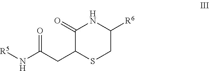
C1(=O)C(CC(=O)N[R5])SCC([R6])N1
